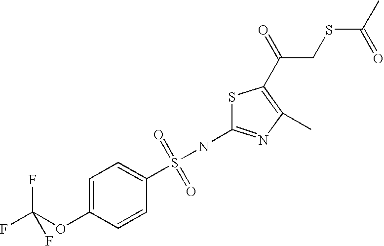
C1=C(OC(F)(F)F)C=CC(S(NC2=NC(C)=C(C(CSC(C)=O)=O)S2)(=O)=O)=C1
